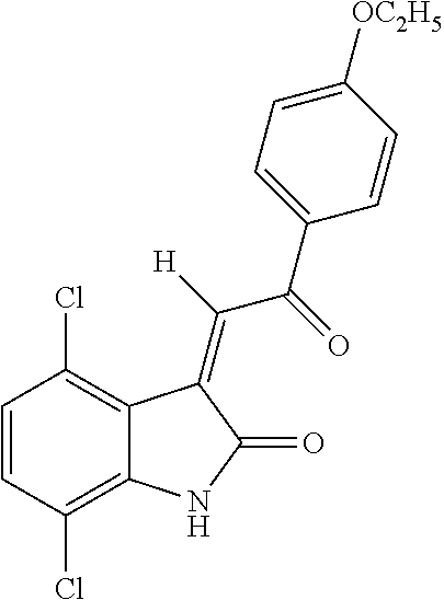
C1=CC(Cl)=C2C(=C1Cl)C(=C([H])C(C1=CC=C([OC2H5])C=C1)=O)C(=O)N2
